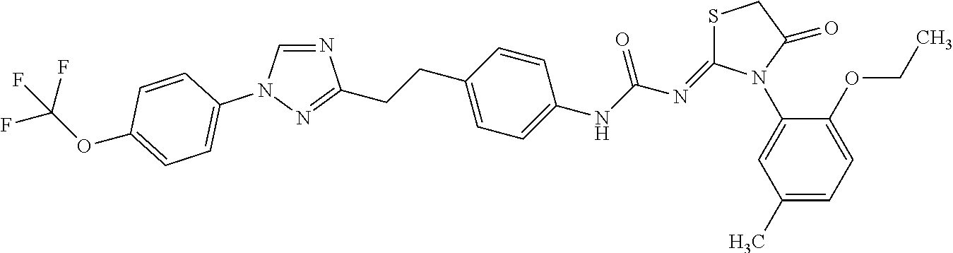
C1(N2C(=NC(NC3=CC=C(CCC4=NN(C5=CC=C(OC(F)(F)F)C=C5)C=N4)C=C3)=O)SCC2=O)=CC(C)=CC=C1OCC
